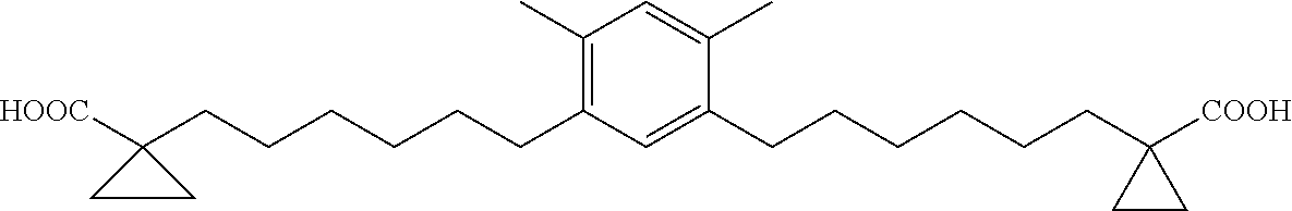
C1(C)=C(CCCCCCC2([HOOC])CC2)C=C(CCCCCCC2([COOH])CC2)C(C)=C1
